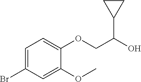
C1=C(Br)C=C(OC)C(OCC(O)C2CC2)=C1
